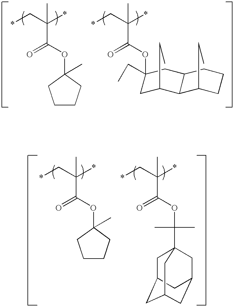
*CC(C(=O)OC1(C)CCCC1)(*)C.*CC(C(=O)OC(C)(C)C12CC3CC(CC(C1)C3)C2)(*)C.*CC(C(=O)OC1(CC)CC2CCCC(CC)C2C(CC)C1)(*)C.*CC(C(=O)OC1(C)CCCC1)(*)C
